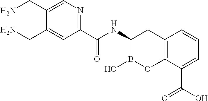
C12=C(C(C(O)=O)=CC=C1)OB(O)C(NC(=O)C1=NC=C(CN)C(CN)=C1)C2
